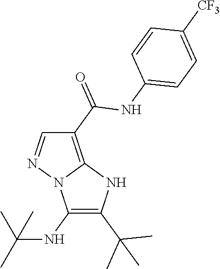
C1(NC(C)(C)C)=C(C(C)(C)C)NC2=C(C(=O)NC3=CC=C([CF3])C=C3)C=NN12
